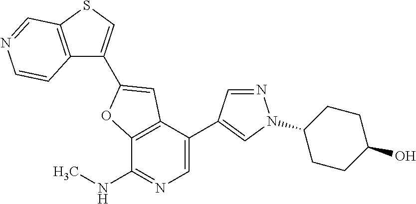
C12=C(C(C3=CN(C4CCC(O)CC4)N=C3)=CN=C1NC)C=C(C1=CSC3=C1C=CN=C3)O2
